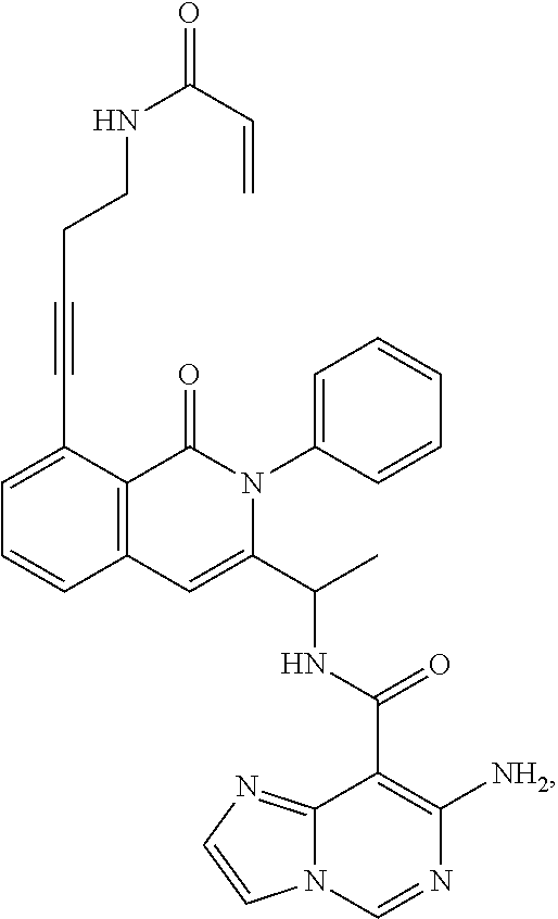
C1=C(C#CCCNC(=O)C=C)C2=C(C=C1)C=C(C(C)NC(=O)C1=C([NH2])N=CN3C1=NC=C3)N(C1=CC=CC=C1)C2=O
